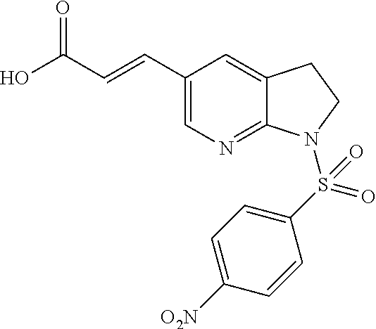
C1(C=CC(=O)O)=CN=C2C(=C1)CCN2S(C1=CC=C([O2N])C=C1)(=O)=O
